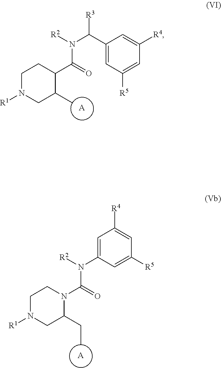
C1(C(N([R2])C(=O)C2CCN([R1])CC2C)[R3])=CC([R5])=CC([R4])=C1.[A].C1=C([R5])C=C([R4])C=C1N([R2])C(=O)N1CCN([R1])CC1CC.[A]
